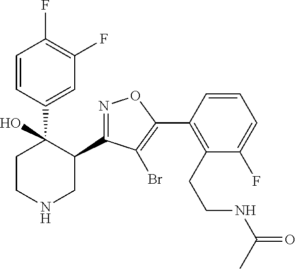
C1(C2=NOC(C3=C(CCNC(=O)C)C(F)=CC=C3)=C2Br)C(C2=CC(F)=C(F)C=C2)(O)CCNC1
